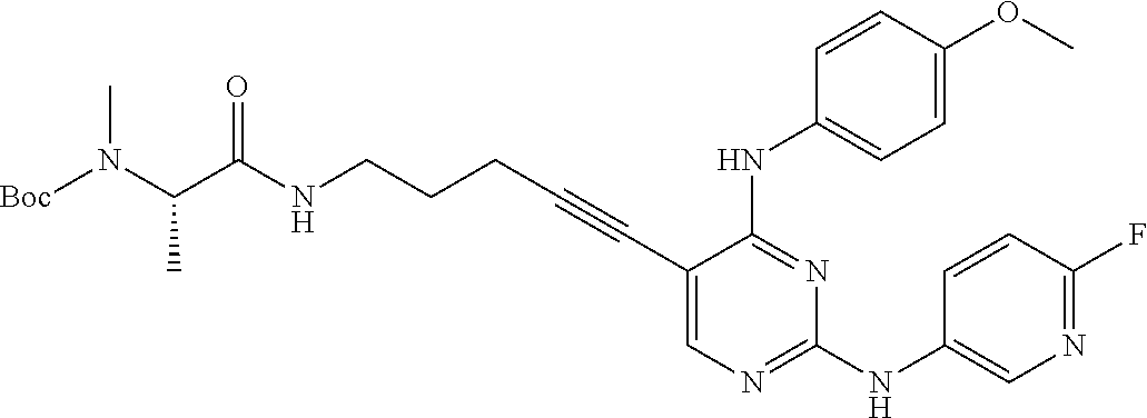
N(CCCC#CC1=CN=C(NC2=CN=C(F)C=C2)N=C1NC1=CC=C(OC)C=C1)C(C(N([Boc])C)C)=O
